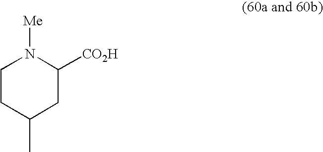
N1([Me])CCC(C)CC1[CO2H]
